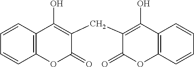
C1=CC2=C(C=C1)OC(=O)C(CC1=C(O)C3=C(C=CC=C3)OC1=O)=C2O
